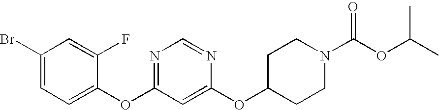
C1(Br)=CC=C(OC2=NC=NC(OC3CCN(C(OC(C)C)=O)CC3)=C2)C(F)=C1
